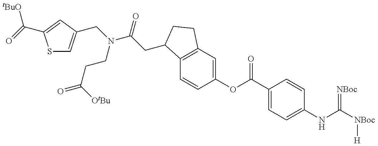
S1C=C(CN(CCC([OtBu])=O)C(=O)CC2C3=C(C=C(OC(=O)C4=CC=C(NC(=[NBoc])[NBoc][H])C=C4)C=C3)CC2)C=C1C([tBuO])=O
